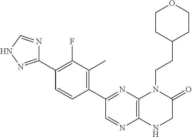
C12=C(N=C(C3=C(C)C(F)=C(C4=NNC=N4)C=C3)C=N1)N(CCC1CCOCC1)C(=O)CN2
